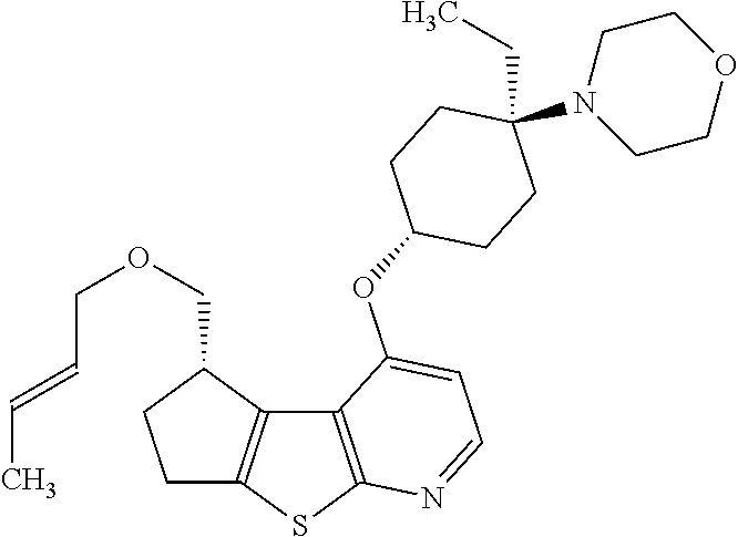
C12=C(SC3=C1C(COCC=CC)CC3)N=CC=C2OC1CCC(CC)(N2CCOCC2)CC1
